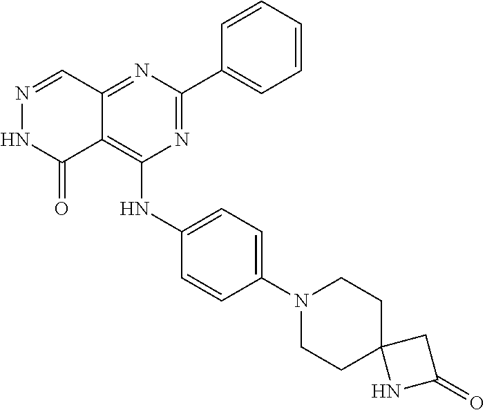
N1=C(C2=CC=CC=C2)N=C2C(=C1NC1=CC=C(N3CCC4(CC3)NC(=O)C4)C=C1)C(=O)NN=C2
